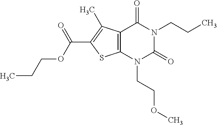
C12=C(N(CCOC)C(=O)N(CCC)C1=O)SC(C(=O)OCCC)=C2C
